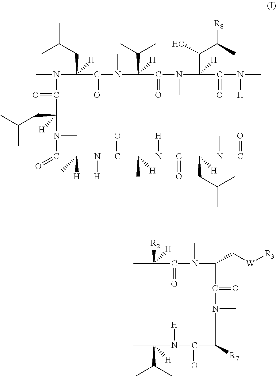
C(C(N(C(C(C)C)(C(N(C(C(O)C(C)[R8])(C(N(C)[H])=O)[H])C)=O)[H])C)=O)(CC(C)C)(N(C)C(C(CC(C)C)(N(C)C(=O)C([H])(N(C(C(C)(N(C(C(N(C(C)=O)C)(CC(C)C)[H])=O)[H])[H])=O)[H])C)[H])=O)[H].C([R2])(C(N(C)C(C(N(C(C(N(C(C(C)C)([H])C)[H])=O)[R7])C)=O)C[W][R3])=O)([H])C
